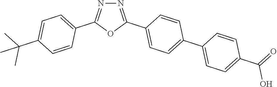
N1=C(C2=CC=C(C3=CC=C(C(=O)O)C=C3)C=C2)OC(C2=CC=C(C(C)(C)C)C=C2)=N1
